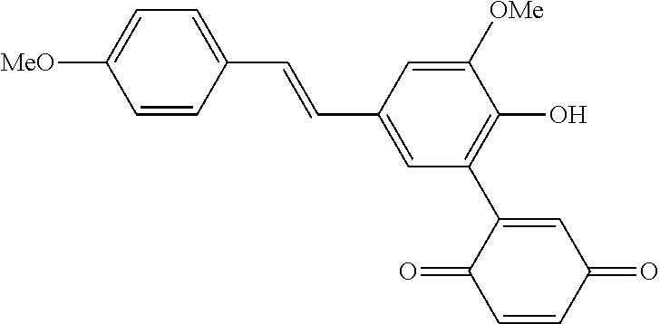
[MeO]C1=CC=C(C=CC2=CC(C3=CC(=O)C=CC3=O)=C(O)C([OMe])=C2)C=C1
